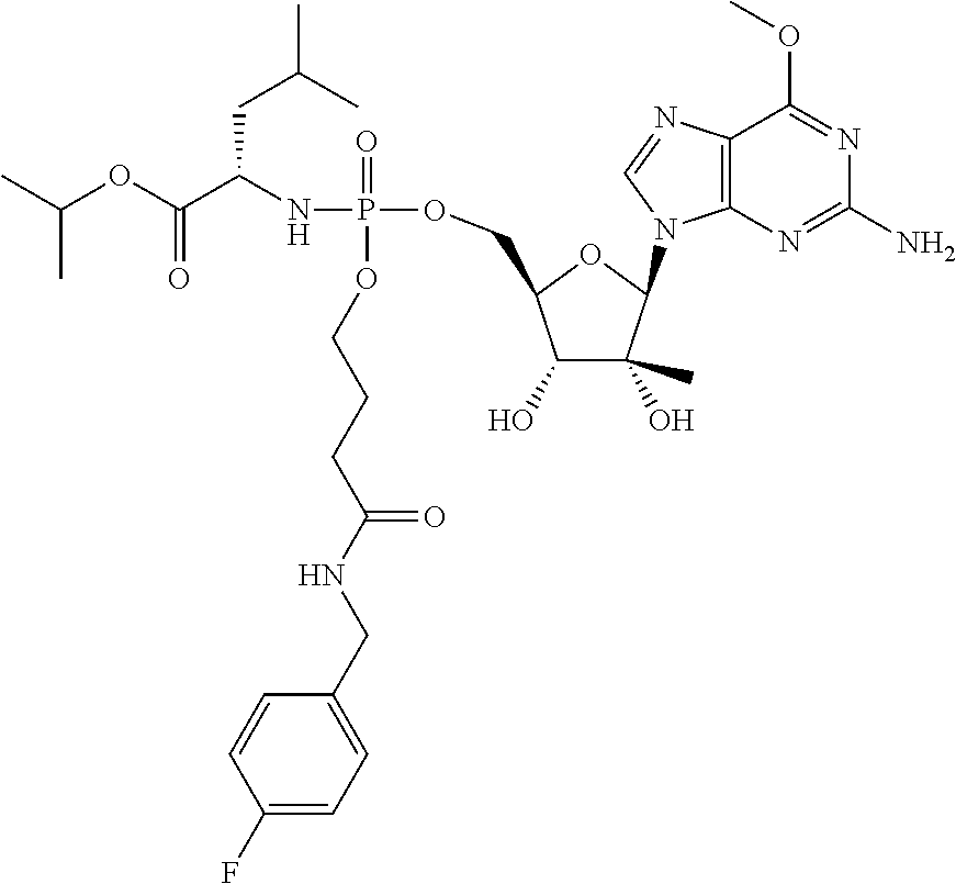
C12=C(N=C(N)N=C1OC)N(C1C(C)(O)C(O)C(COP(NC(C(OC(C)C)=O)CC(C)C)(=O)OCCCC(NCC3=CC=C(F)C=C3)=O)O1)C=N2
